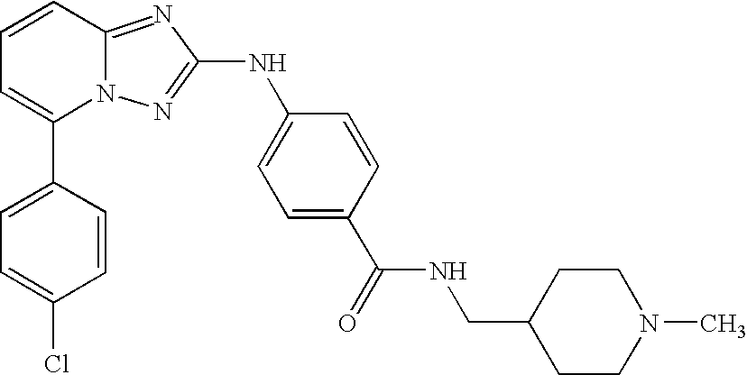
C1(C2=CC=CC3=NC(NC4=CC=C(C(NCC5CCN(C)CC5)=O)C=C4)=NN23)=CC=C(Cl)C=C1
